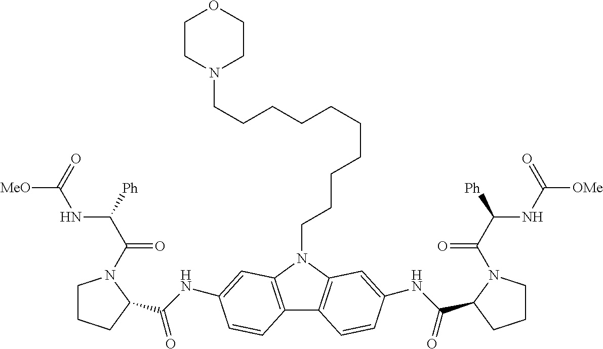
C1CCC(C(NC2=CC3=C(C4=C(N3CCCCCCCCCCN3CCOCC3)C=C(NC(C3CCCN3C(C(NC([OMe])=O)[Ph])=O)=O)C=C4)C=C2)=O)N1C(C(NC([MeO])=O)[Ph])=O
